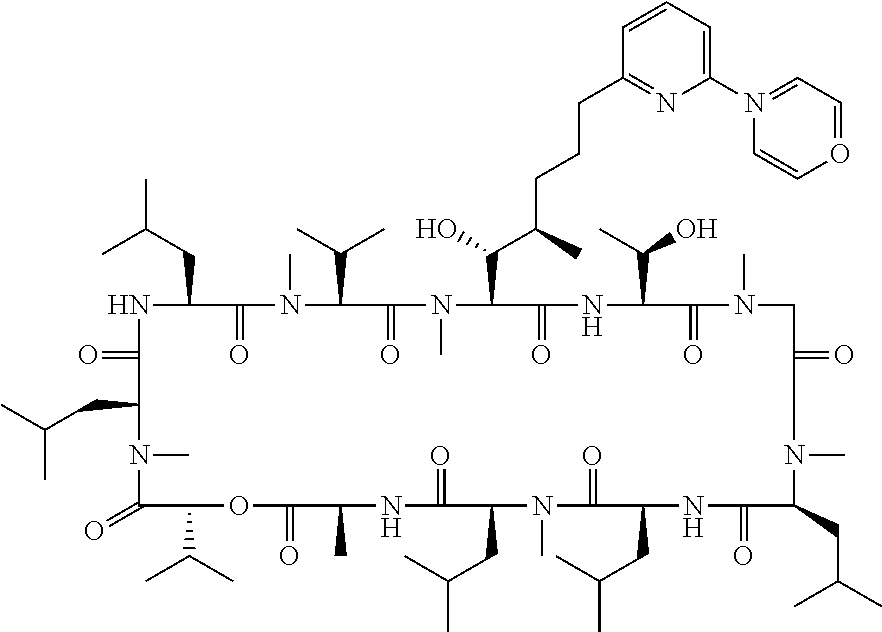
C1(=O)C(C(C)C)OC(=O)C(C)NC(=O)C(CC(C)C)N(C)C(=O)C(CC(C)C)NC(=O)C(CC(C)C)N(C)C(=O)CN(C)C(=O)C(C(C)O)NC(=O)C(C(O)C(C)CCCC2=NC(N3=CC=OC=C3)=CC=C2)N(C)C(=O)C(C(C)C)N(C)C(=O)C(CC(C)C)NC(=O)C(CC(C)C)N1C
